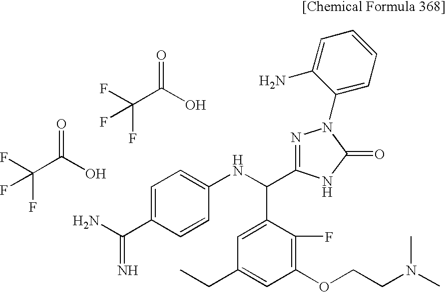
FC(C(O)=O)(F)F.C1=C(C(=N)N)C=CC(NC(C2=CC(CC)=CC(OCCN(C)C)=C2F)C2=NN(C3=CC=CC=C3N)C(=O)N2)=C1.FC(C(O)=O)(F)F
